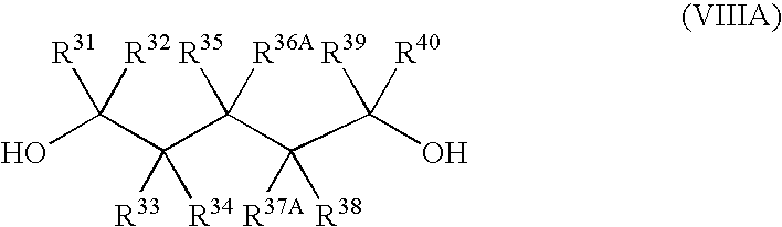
C(O)(C(C(C(C(O)([R40])[R39])([R37A])[R38])([R36A])[R35])([R33])[R34])([R32])[R31]
